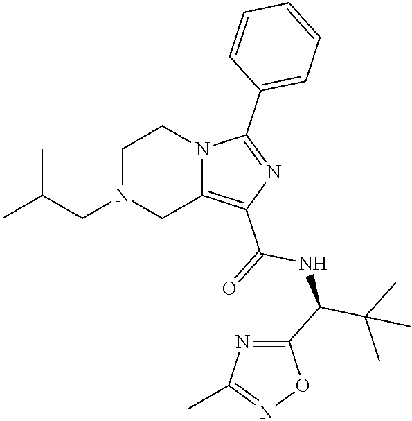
C1N(CC(C)C)CC2=C(C(=O)NC(C(C)(C)C)C3=NC(C)=NO3)N=C(C3=CC=CC=C3)N2C1
